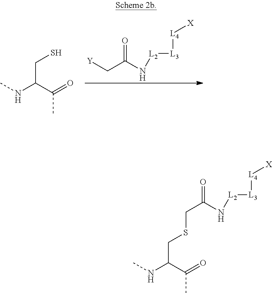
[L4]([L3][L2]NC(C[Y])=O)[X].CNC(C(=O)C)CS.CNC(C(=O)C)CSCC(=O)N[L2][L3][L4][X]
